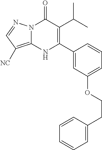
N12C(=C([NC])C=N1)NC(C1=CC(OCCC3=CC=CC=C3)=CC=C1)=C(C(C)C)C2=O
